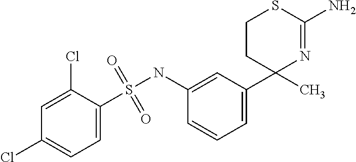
C1(C2(C)N=C(N)SCC2)=CC=CC(NS(C2=CC=C(Cl)C=C2Cl)(=O)=O)=C1
